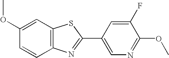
C1(OC)=CC2=C(C=C1)N=C(C1=CN=C(OC)C(F)=C1)S2
